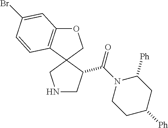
C12(CNCC1C(N1CCC([Ph])CC1[Ph])=O)COC1=C2C=CC(Br)=C1
